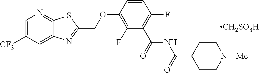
C1=C([CF3])C=C2C(=N1)SC(COC1=C(F)C(C(NC(C3CCN([Me])CC3)=O)=O)=C(F)C=C1)=N2.[CH2SO3H]
